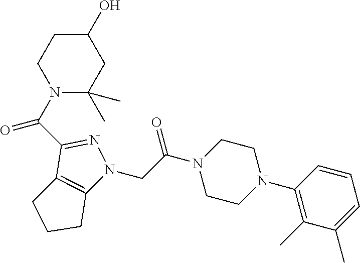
C(=O)(C1=NN(CC(N2CCN(C3=C(C)C(C)=CC=C3)CC2)=O)C2=C1CCC2)N1C(C)(C)CC(O)CC1
